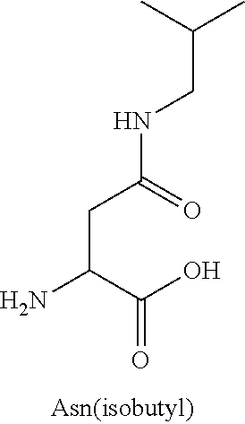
NC(C(O)=O)CC(NCC(C)C)=O
